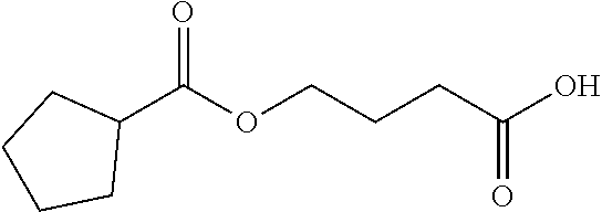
C1(C(OCCCC(O)=O)=O)CCCC1
